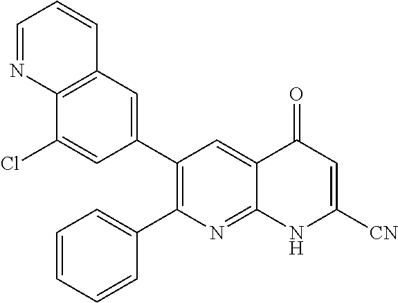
C12=C(C=C(C3=C(C4=CC=CC=C4)N=C4C(=C3)C(=O)C=C([CN])N4)C=C1Cl)C=CC=N2
